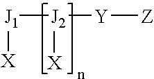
[J1]([J2]([Y][Z])[X])[X]
